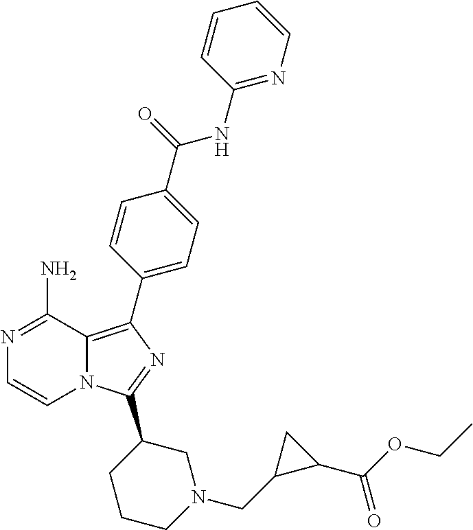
N1=C(N)C2=C(C3=CC=C(C(=O)NC4=NC=CC=C4)C=C3)N=C(C3CCCN(CC4C(C(OCC)=O)C4)C3)N2C=C1
